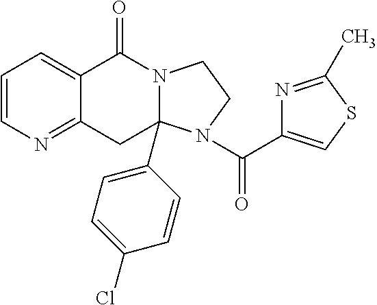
C1=CN=C2C(=C1)C(=O)N1CCN(C(=O)C3=CSC(C)=N3)C1(C1=CC=C(Cl)C=C1)C2
